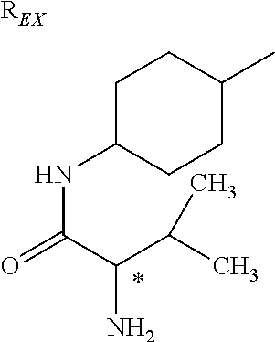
[REX].C1C(NC(C(N)C(C)C)=O)CCC(C)C1.*
